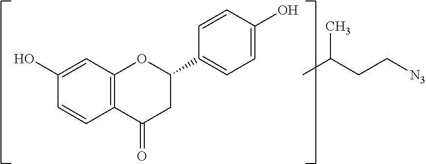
C1=C(O)C=CC(C2CC(=O)C3=C(C=C(O)C=C3)O2)=C1.C(C(C)C)C[N3]
